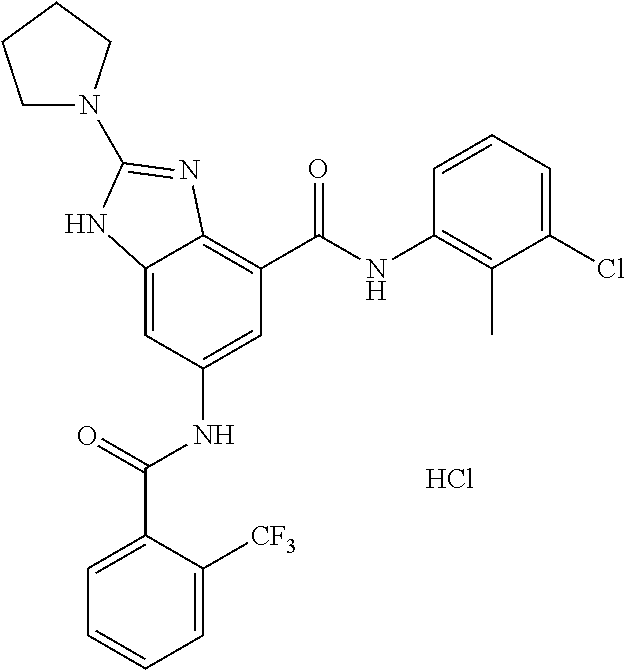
Cl.C12=CC(NC(C3=CC=CC=C3[CF3])=O)=CC(C(NC3=C(C)C(Cl)=CC=C3)=O)=C1N=C(N1CCCC1)N2
